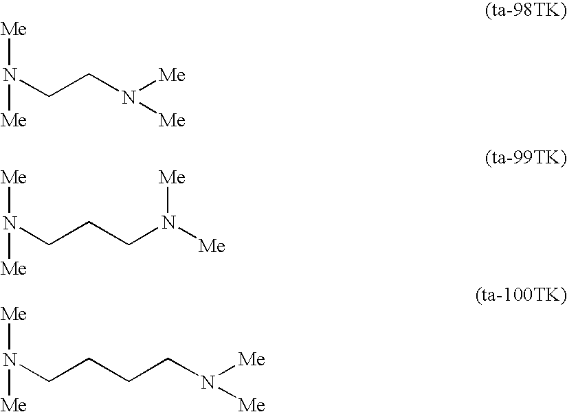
[Me]N([Me])CCN([Me])[Me].[Me]N([Me])CCCN([Me])[Me].[Me]N([Me])CCCCN([Me])[Me]
